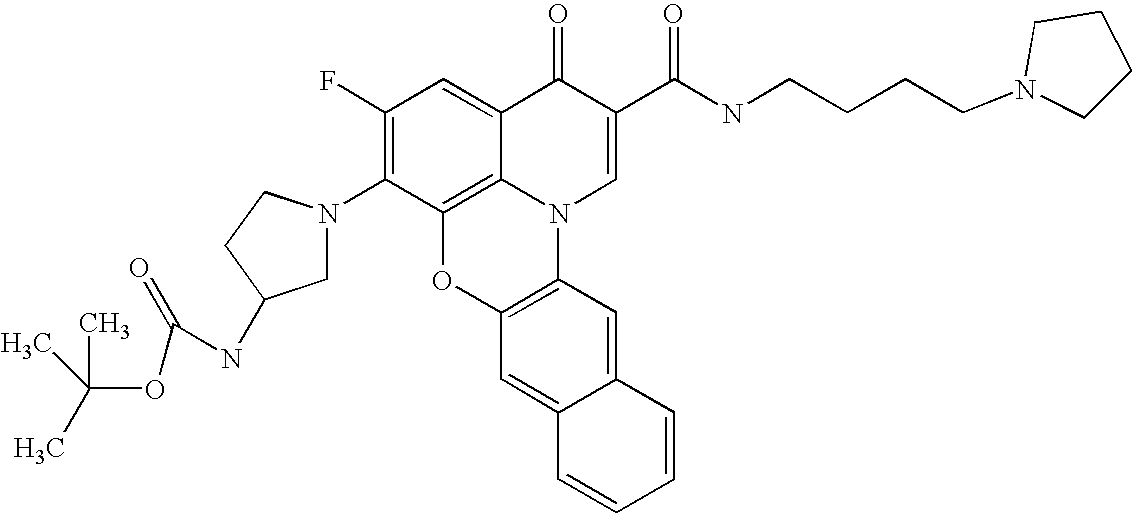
C1(F)=C(N2CC(NC(OC(C)(C)C)=O)CC2)C2=C3C(=C1)C(=O)C(C(NCCCCN1CCCC1)=O)=CN3C1=C(O2)C=C2C(=C1)C=CC=C2
